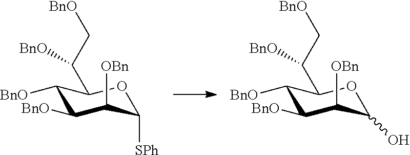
C1([BnO])C([BnO])C([OBn])C(O)OC1C(C[BnO])[BnO].C1([BnO])C([BnO])C([OBn])C([SPh])OC1C(C[BnO])[BnO]
